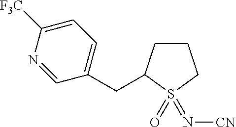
S1(=O)(=N[CN])CCCC1CC1=CC=C([F3C])N=C1
